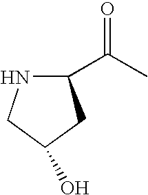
C1(C(C)=O)NCC(O)C1
